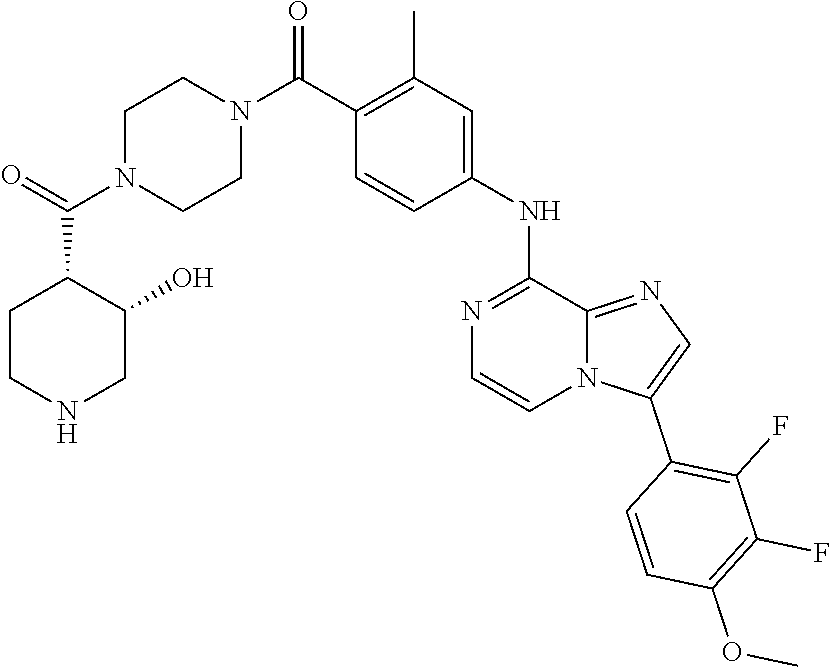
N1(C(C2=C(C)C=C(NC3=NC=CN4C3=NC=C4C3=C(F)C(F)=C(OC)C=C3)C=C2)=O)CCN(C(C2C(O)CNCC2)=O)CC1
